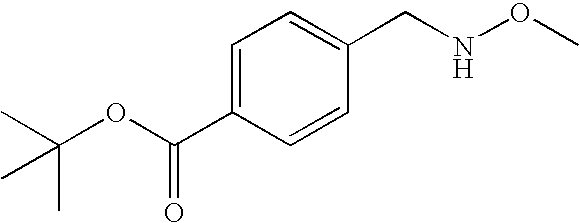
C(=O)(OC(C)(C)C)C1=CC=C(CNOC)C=C1
